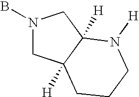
BN1CC2([H])C([H])(C1)N([H])CCC2
